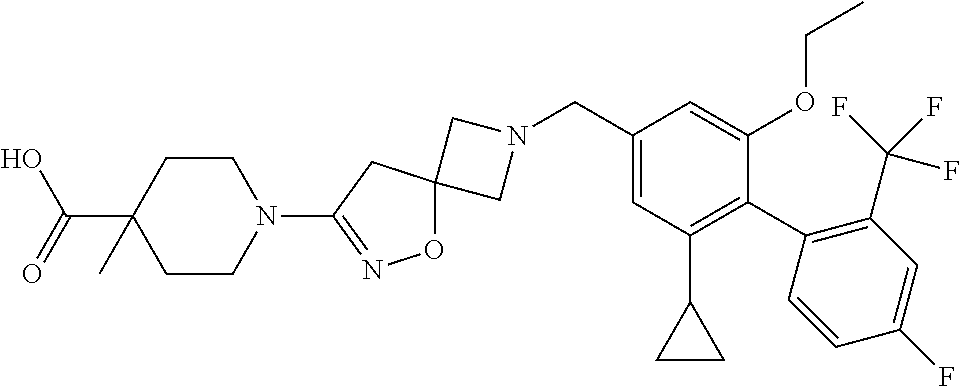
C1N(CC2=CC(C3CC3)=C(C3=C(C(F)(F)F)C=C(F)C=C3)C(OCC)=C2)CC12ON=C(N1CCC(C(O)=O)(C)CC1)C2
